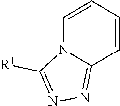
C1=CC=CN2C1=NN=C2[R1]
